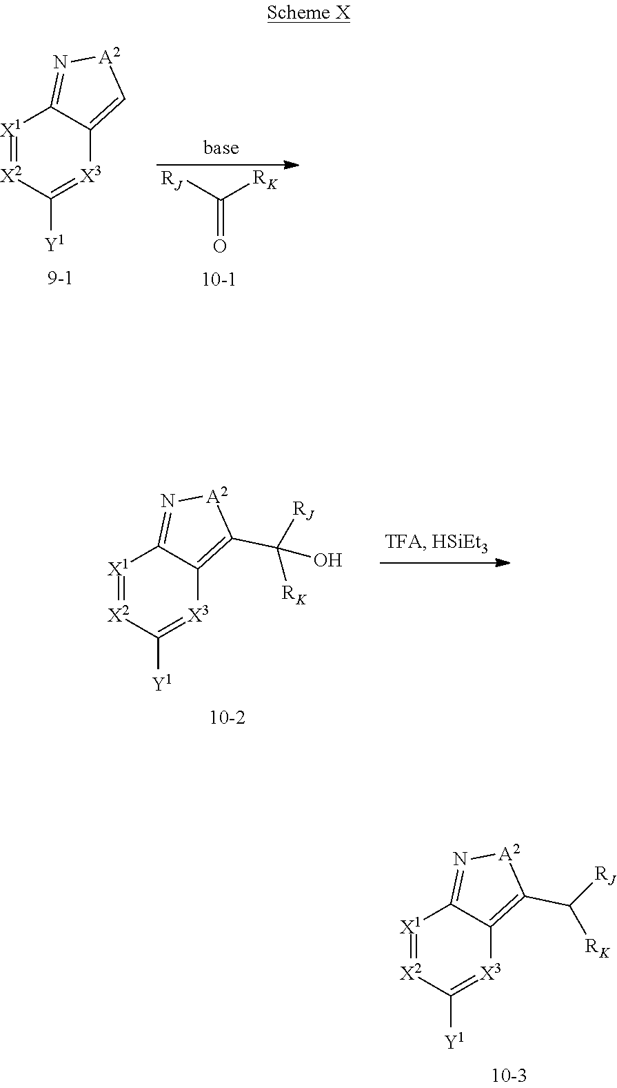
[X1]1=[X2]C([Y1])=[X3]C2=C[A2]N=C12.C([RK])([RJ])=O.[X1]1=[X2]C([Y1])=[X3]C2=C(C([RJ])(O)[RK])[A2]N=C12.[X1]1=[X2]C([Y1])=[X3]C2=C(C([RK])[RJ])[A2]N=C12
